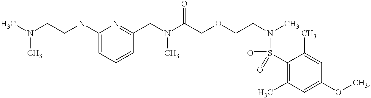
C1(CN(C(COCCN(C)S(=O)(C2=C(C)C=C(OC)C=C2C)=O)=O)C)=NC(NCCN(C)C)=CC=C1
